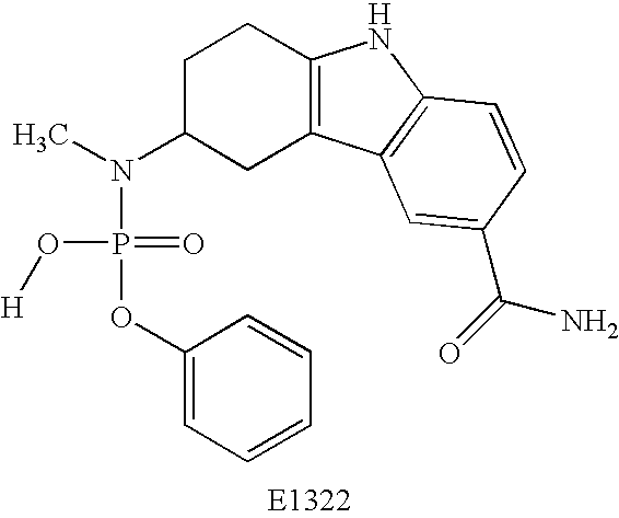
CN(C1CC2=C(CC1)NC1=C2C=C(C(=O)N)C=C1)P(O[H])(=O)OC1=CC=CC=C1
